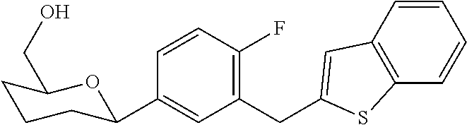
C1=CC(F)=C(CC2=CC3=C(C=CC=C3)S2)C=C1C1CCCC(CO)O1
